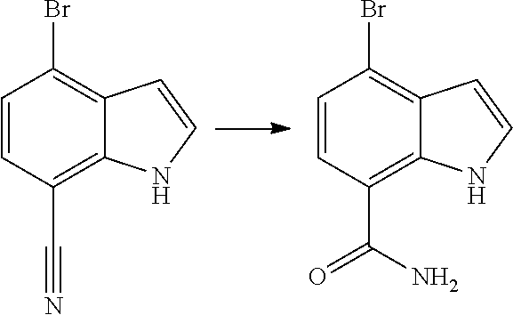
C1=CC(C#N)=C2C(=C1Br)C=CN2.C1=CC(C(N)=O)=C2C(=C1Br)C=CN2
